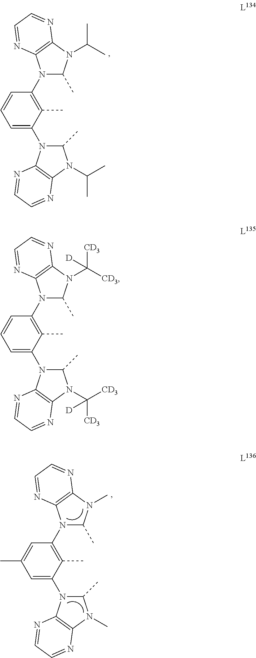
C1=C(N2C(C)N(C(C)C)C3=C2N=CC=N3)C(C)=C(N2C(C)N(C(C)C)C3=C2N=CC=N3)C=C1.C1=C(N2C(C)N(C([CD3])([CD3])[D])C3=C2N=CC=N3)C(C)=C(N2C(C)N(C([CD3])([CD3])[D])C3=C2N=CC=N3)C=C1.C1=C(N2C(C)N(C)C3=C2N=CC=N3)C(C)=C(N2C(C)N(C)C3=C2N=CC=N3)C=C1C
